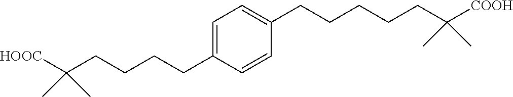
C1=C(CCCCCC(C)(C)[COOH])C=CC(CCCCC(C)(C)[HOOC])=C1
